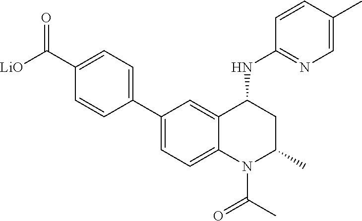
C1(C2=CC=C(C(=O)[LiO])C=C2)=CC=C2C(=C1)C(NC1=NC=C(C)C=C1)CC(C)N2C(=O)C
